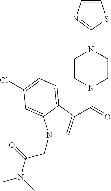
C1(N2CCN(C(=O)C3=CN(CC(N(C)C)=O)C4=CC(Cl)=CC=C34)CC2)=NC=CS1
